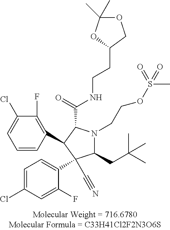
C1(C2C(C(=O)NCCC3COC(C)(C)O3)N(CCOS(C)(=O)=O)C(CC(C)(C)C)C2(C2=CC=C(Cl)C=C2F)C#N)=C(F)C(Cl)=CC=C1
